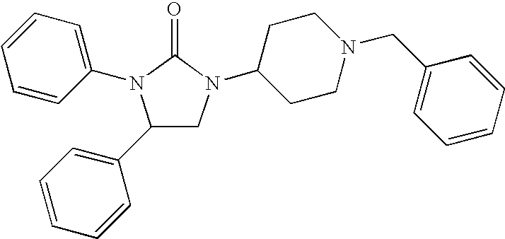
C1(C2=CC=CC=C2)CN(C2CCN(CC3=CC=CC=C3)CC2)C(=O)N1C1=CC=CC=C1
